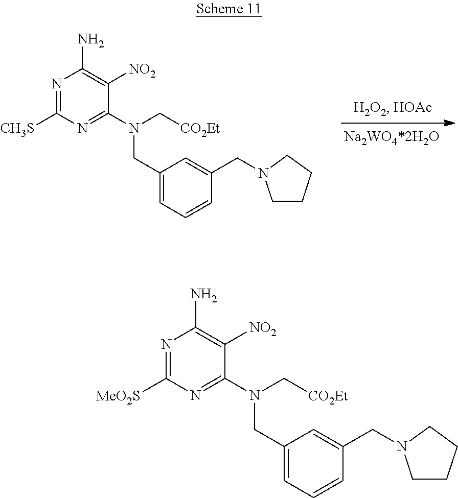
N1=C([MeO2S])N=C(N(C[CO2Et])CC2=CC=CC(CN3CCCC3)=C2)C([NO2])=C1N.N1=C([CH3S])N=C(N(C[CO2Et])CC2=CC=CC(CN3CCCC3)=C2)C([NO2])=C1N
